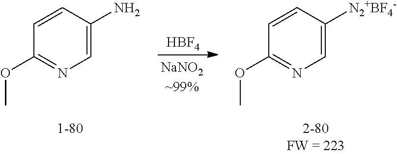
C1=CC(OC)=NC=C1N.[HBF4].C1=CC(OC)=NC=C1[N2+BF4-]
